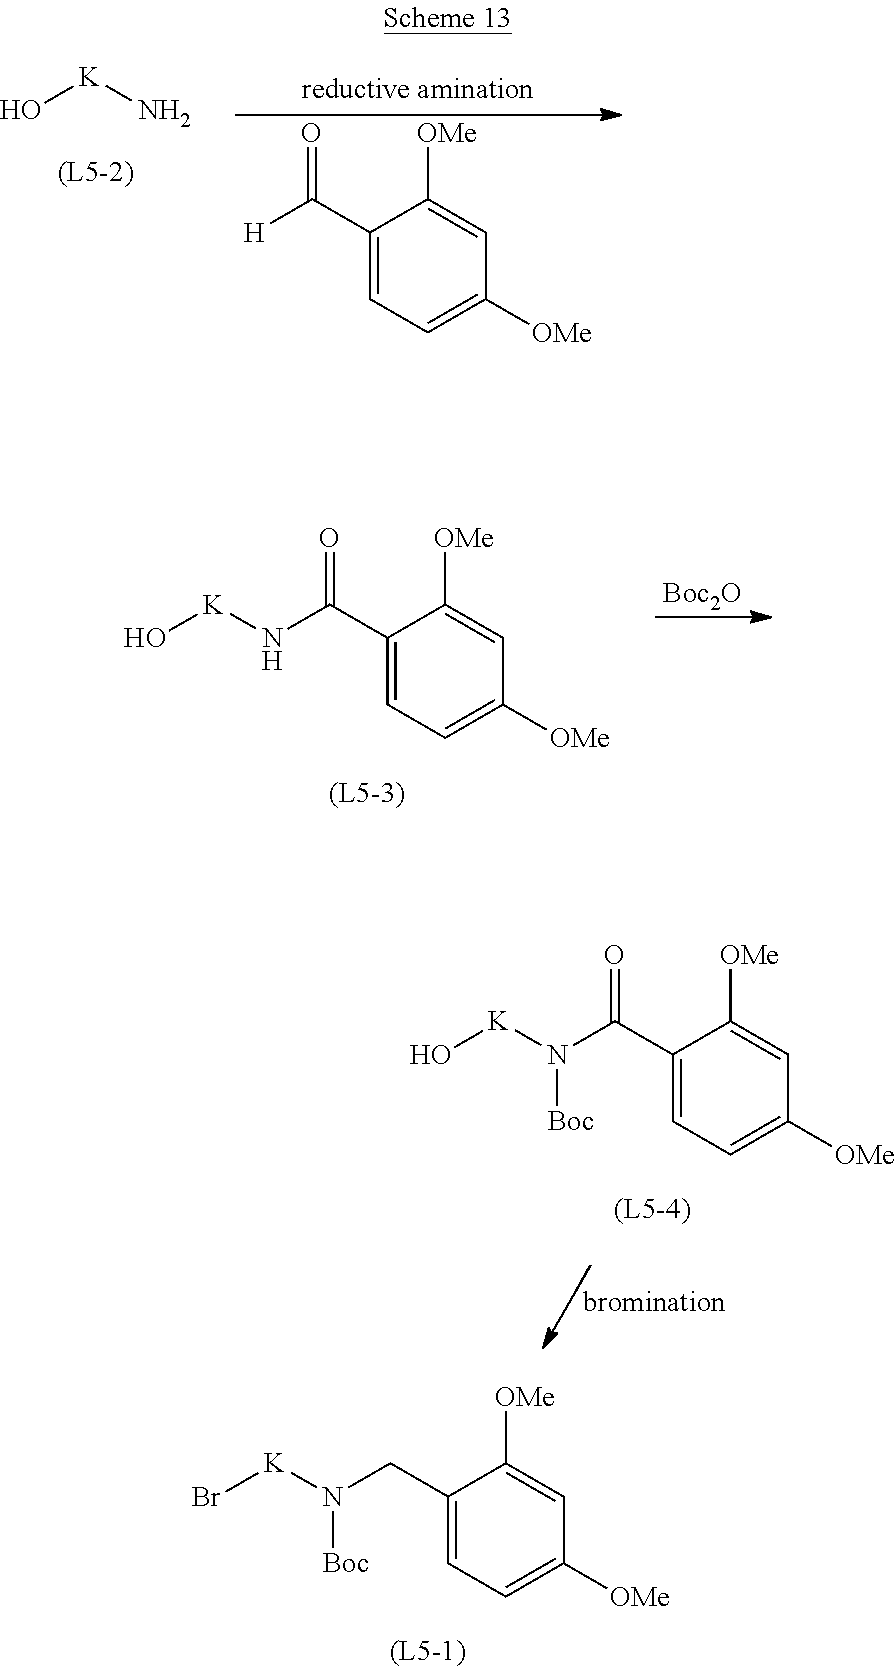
O[K]N.C1(C(=O)[H])=CC=C([OMe])C=C1[OMe].[Boc2O].C1(C(=O)N[K]O)=CC=C([OMe])C=C1[OMe].C1(C(=O)N([K]O)[Boc])=CC=C([OMe])C=C1[OMe].C1(CN([K]Br)[Boc])=CC=C([OMe])C=C1[OMe]
